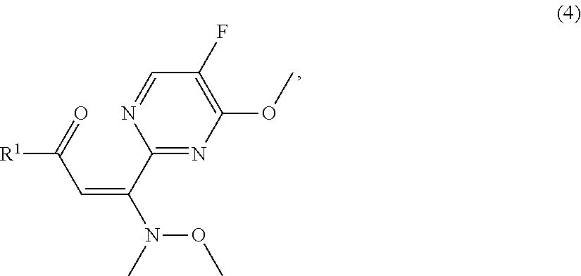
[R1]C(=O)C=C(N(C)OC)C1=NC(OC)=C(F)C=N1
